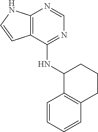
C12=C(C(NC3C4=C(CCC3)C=CC=C4)=NC=N1)C=CN2
